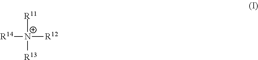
[R14][N+]([R12])([R11])[R13]
